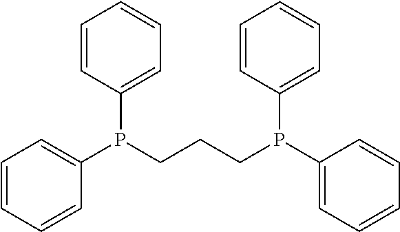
C1(P(CCCP(C2=CC=CC=C2)C2=CC=CC=C2)C2=CC=CC=C2)=CC=CC=C1
